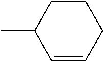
CC1C=CCCC1
